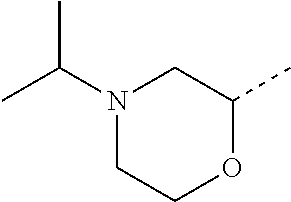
N1(C(C)C)CCOC(C)C1
